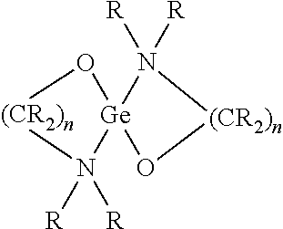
N1([R])([R])[Ge]2(O[(CR2)n]1)O[(CR2)n]N2([R])[R]
